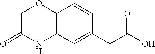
C1C(=O)NC2=C(O1)C=CC(CC(O)=O)=C2
